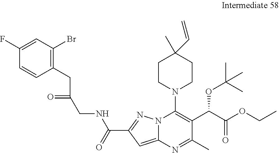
C1(C(=O)NCC(=O)CC2=C(Br)C=C(F)C=C2)=NN2C(=C1)N=C(C)C(C(C(OCC)=O)OC(C)(C)C)=C2N1CCC(C=C)(C)CC1
